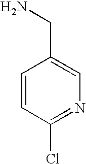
C1=CC(Cl)=NC=C1CN
